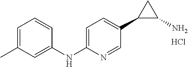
C1=C(NC2=CC(C)=CC=C2)N=CC(C2C(N)C2)=C1.Cl
